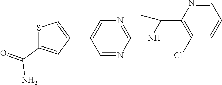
C1(C2=CN=C(NC(C)(C)C3=C(Cl)C=CC=N3)N=C2)=CSC(C(=O)N)=C1
